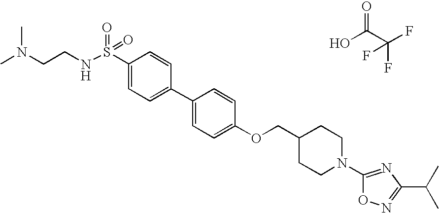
OC(C(F)(F)F)=O.S(C1=CC=C(C2=CC=C(OCC3CCN(C4=NC(C(C)C)=NO4)CC3)C=C2)C=C1)(NCCN(C)C)(=O)=O
